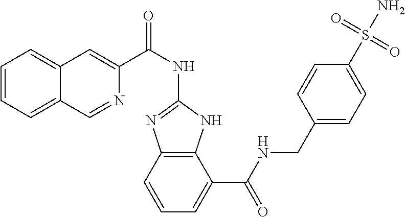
C1=CC=C2C(=C1)C=C(C(NC1=NC3=C(N1)C(C(NCC1=CC=C(S(N)(=O)=O)C=C1)=O)=CC=C3)=O)N=C2
